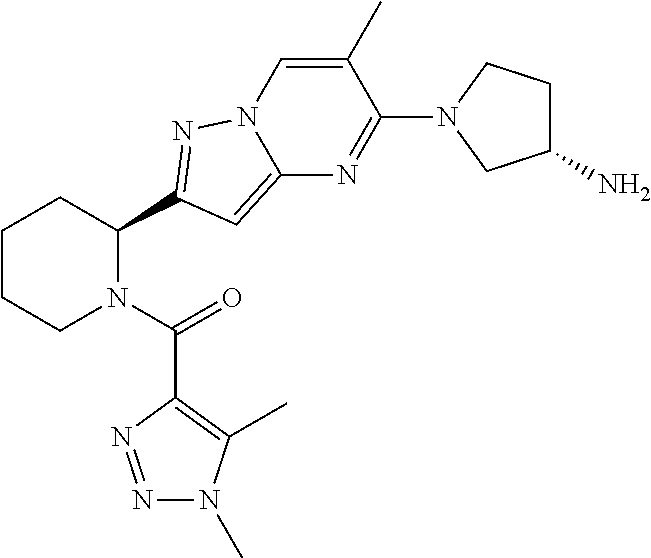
C1CCN(C(=O)C2=C(C)N(C)N=N2)C(C2=NN3C=C(C)C(N4CC(N)CC4)=NC3=C2)C1
